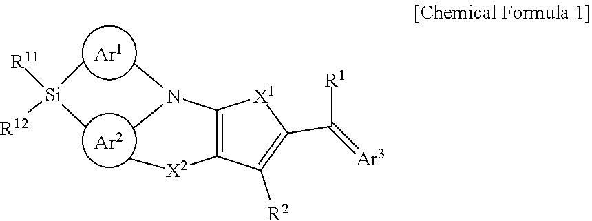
[Ar2].[Ar1].C1(N(C)C)=C([X2]C)C([R2])=C(C([R1])=[Ar3])[X1]1.C[Si](C)([R11])[R12]
